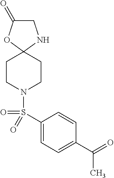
C1(=O)CNC2(O1)CCN(S(C1=CC=C(C(=O)C)C=C1)(=O)=O)CC2
